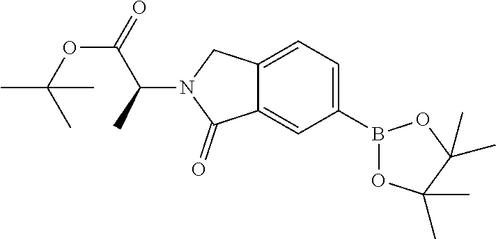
C12=CC(B3OC(C)(C)C(C)(C)O3)=CC=C1CN(C(C(OC(C)(C)C)=O)C)C2=O
